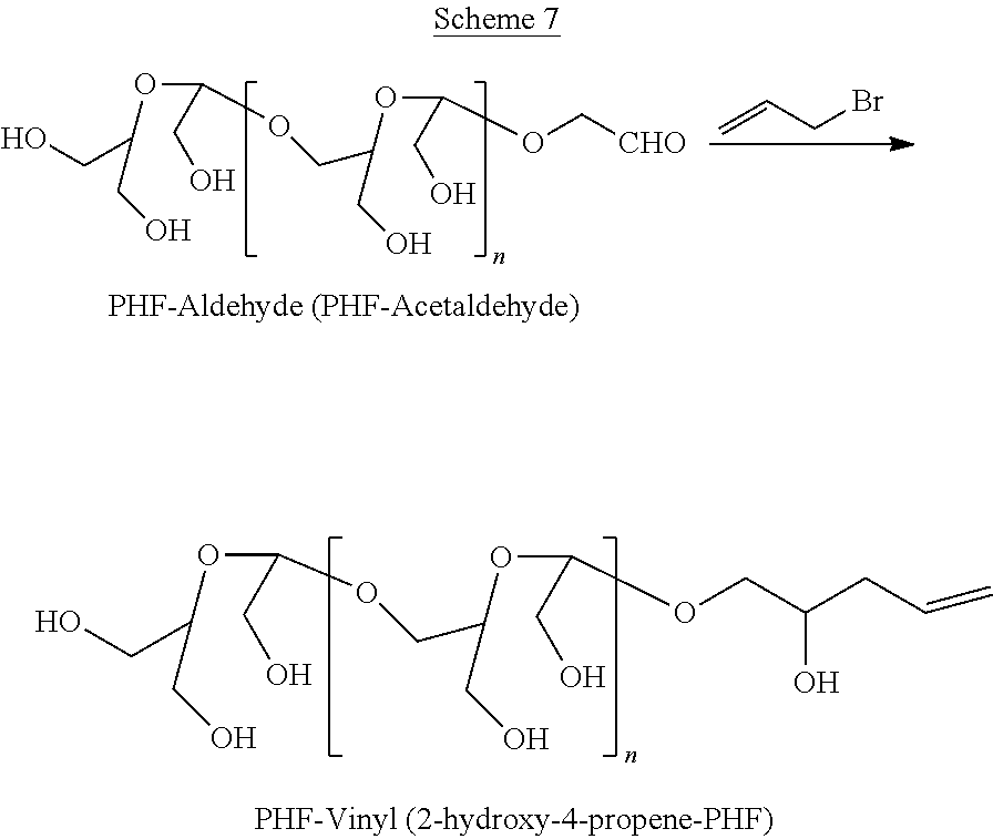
OCC(OC(CO)OCC(OC(CO)OC[CHO])CO)CO.C=CCBr.OCC(OC(CO)OCC(OC(CO)OCC(CC=C)O)CO)CO
